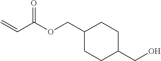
C=CC(OCC1CCC(CO)CC1)=O
